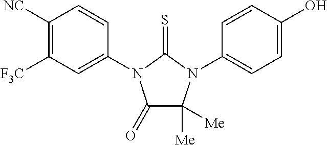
C1(=O)C([Me])([Me])N(C2=CC=C(O)C=C2)C(=S)N1C1=CC([F3C])=C([NC])C=C1
